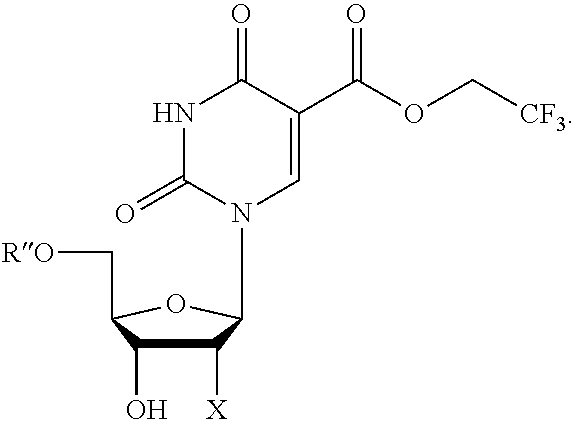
C1([X])C(O)C(C[RO])OC1N1C=C(C(OC[CF3])=O)C(=O)NC1=O
